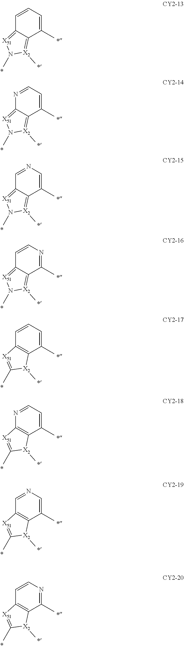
C1=C(C)C2=[X2](C)N(C)[X51]=C2C=C1.C1=C(C)C2=[X2](C)N(C)[X51]=C2N=C1.C1=C(C)C2=[X2](C)N(C)[X51]=C2C=N1.N1=C(C)C2=[X2](C)N(C)[X51]=C2C=C1.C1=C(C)C2=C(C=C1)[X51]=C(C)[X2]2C.C1=C(C)C2=C(N=C1)[X51]=C(C)[X2]2C.C1=C(C)C2=C(C=N1)[X51]=C(C)[X2]2C.N1=C(C)C2=C(C=C1)[X51]=C(C)[X2]2C
